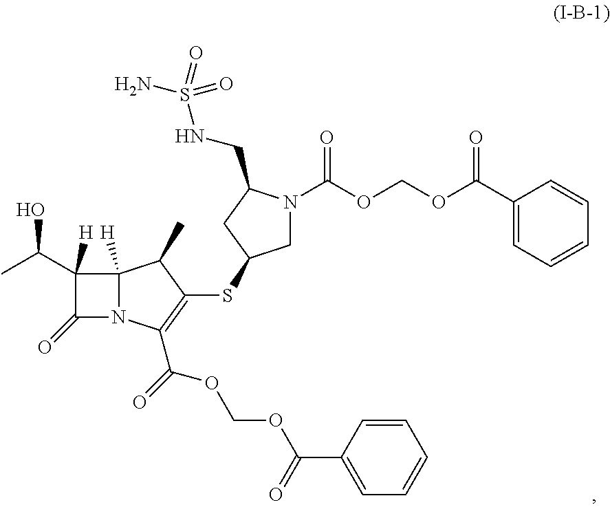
C1(C(C)O)([H])C(=O)N2C1([H])C(C)C(SC1CN(C(OCOC(C3=CC=CC=C3)=O)=O)C(CNS(N)(=O)=O)C1)=C2C(OCOC(C1=CC=CC=C1)=O)=O
